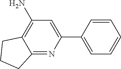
C12=C(N)C=C(C3=CC=CC=C3)N=C1CCC2
